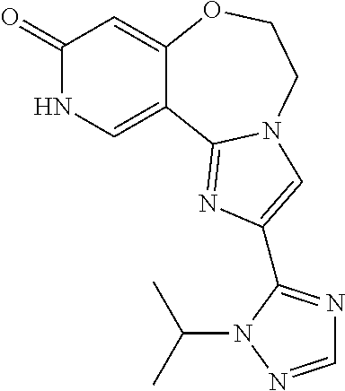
C1(=O)C=C2C(=CN1)C1=NC(C3=NC=NN3C(C)C)=CN1CCO2
